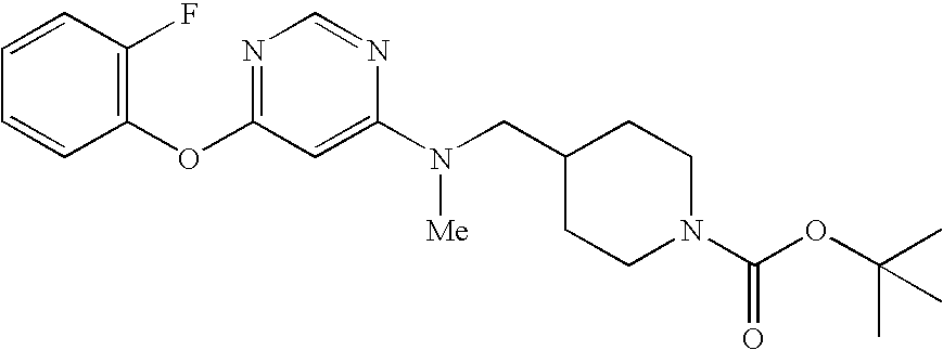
C1=CC(F)=C(OC2=NC=NC(N([Me])CC3CCN(C(OC(C)(C)C)=O)CC3)=C2)C=C1
